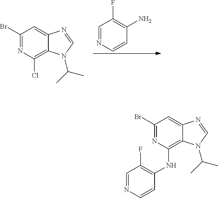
C1=NC=CC(N)=C1F.C1(Br)=NC(Cl)=C2C(=C1)N=CN2C(C)C.C1(Br)=NC(NC2=C(F)C=NC=C2)=C2C(=C1)N=CN2C(C)C
